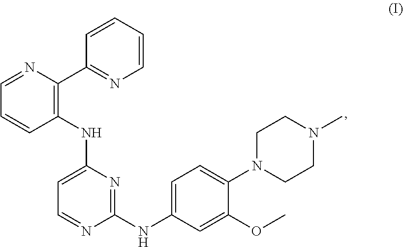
C1=NC(C2=NC=CC=C2)=C(NC2=CC=NC(NC3=CC=C(N4CCN(C)CC4)C(OC)=C3)=N2)C=C1
